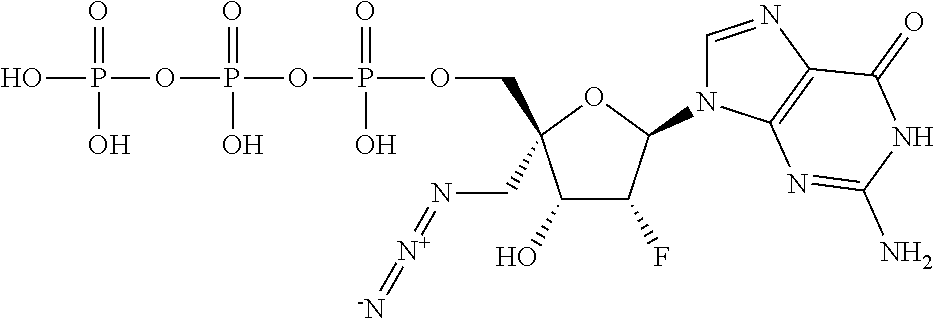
C1(O)C(F)C(N2C=NC3=C2N=C(N)NC3=O)OC1(COP(OP(OP(O)(=O)O)(=O)O)(=O)O)CN=[N+]=[-N]
